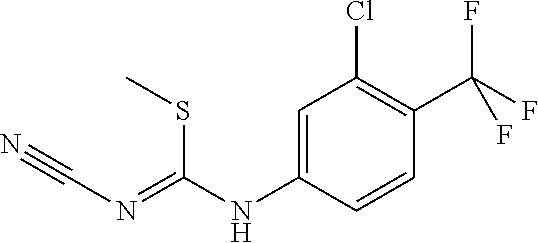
C1=C(NC(SC)=NC#N)C=CC(C(F)(F)F)=C1Cl
